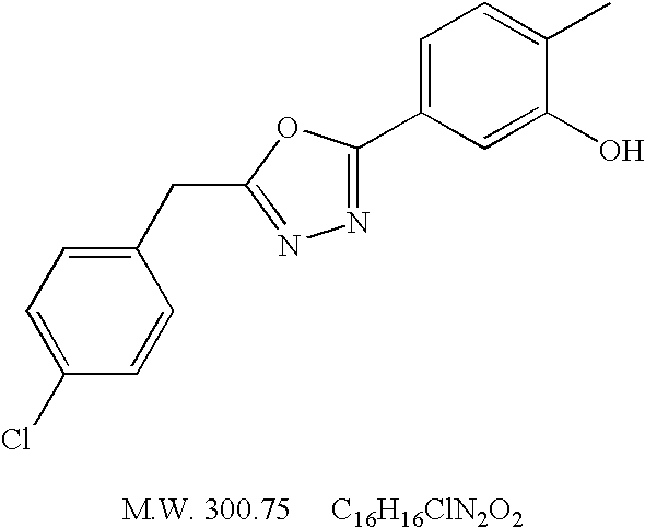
C1(CC2=NN=C(C3=CC=C(C)C(O)=C3)O2)=CC=C(Cl)C=C1
